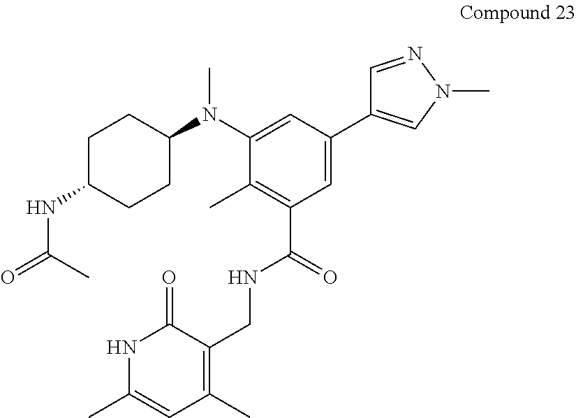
C1=NN(C)C=C1C1=CC(C(=O)NCC2=C(C)C=C(C)NC2=O)=C(C)C(N(C)C2CCC(NC(=O)C)CC2)=C1
